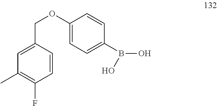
C1(OCC2=CC(C)=C(F)C=C2)=CC=C(B(O)O)C=C1
